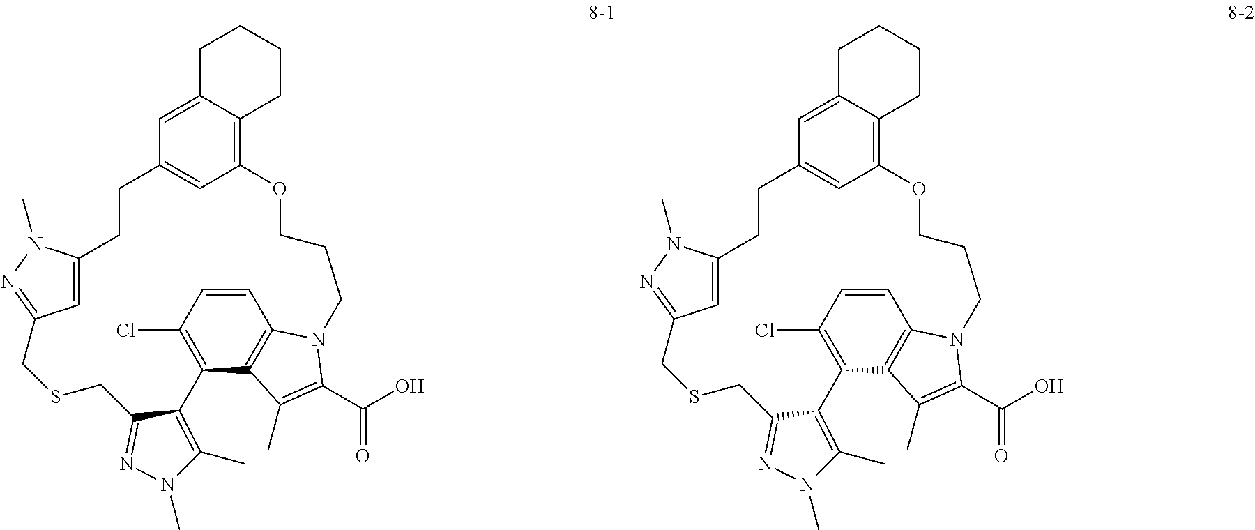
C12=C(Cl)C=CC3=C1C(C)=C(C(=O)O)N3CCCOC1=C3C(=CC(=C1)CCC1=CC(=NN1C)CSCC1=NN(C)C(C)=C21)CCCC3.C12=C(Cl)C=CC3=C1C(C)=C(C(=O)O)N3CCCOC1=C3C(=CC(=C1)CCC1=CC(=NN1C)CSCC1=NN(C)C(C)=C21)CCCC3
